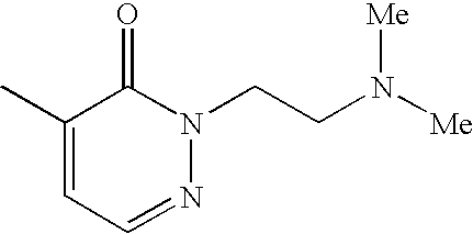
C1(C)=CC=NN(CCN([Me])[Me])C1=O
